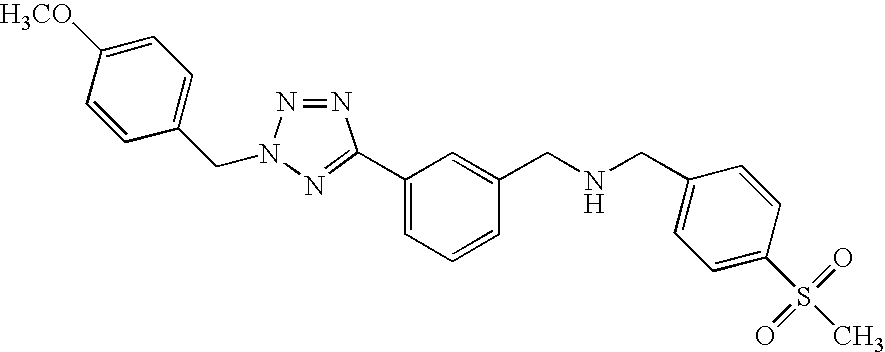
N1=NN(CC2=CC=C([H3CO])C=C2)N=C1C1=CC=CC(CNCC2=CC=C(S(C)(=O)=O)C=C2)=C1
